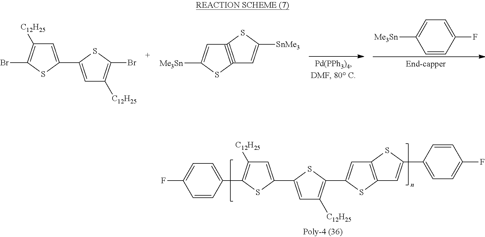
BrC1=C([C12H25])C=C(C2=CC([C12H25])=C(Br)S2)S1.C12#C(SC([Me3Sn])=C1)C=C([SnMe3])S2.C1=CC(F)=CC=C1[Me3Sn].C1=C(C2=CC([C12H25])=C(C3=CC4=C(S3)C=C(C3=CC=C(F)C=C3)S4)S2)SC(C2=CC=C(F)C=C2)=C1[C12H25]
